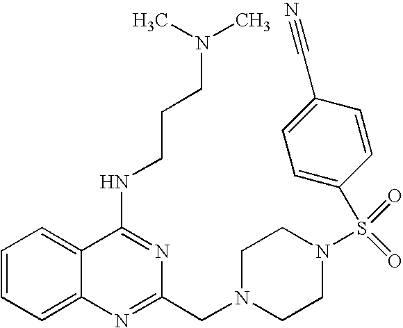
C1=CC=C2C(=C1)C(NCCCN(C)C)=NC(CN1CCN(S(=O)(=O)C3=CC=C(C#N)C=C3)CC1)=N2
